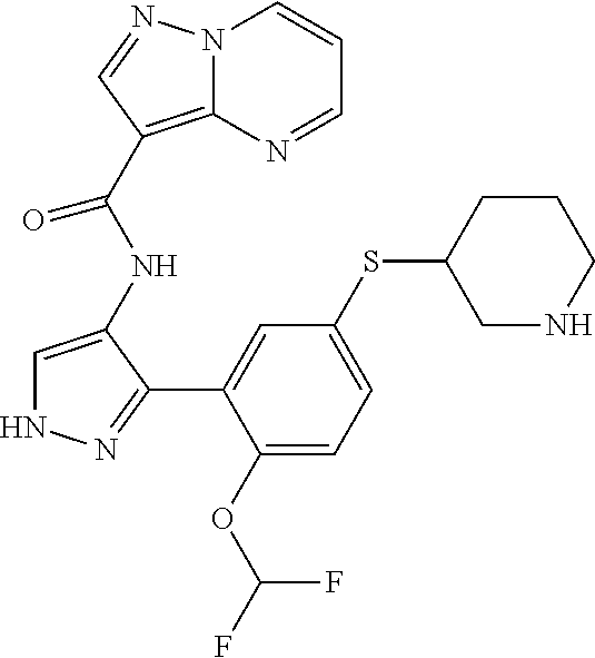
C1=C(NC(C2=C3N(C=CC=N3)N=C2)=O)C(C2=CC(SC3CNCCC3)=CC=C2OC(F)F)=NN1
